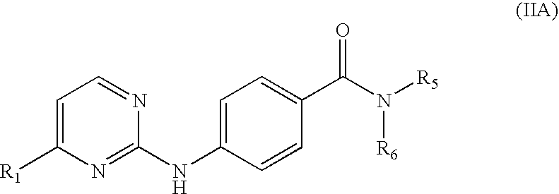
C1=C([R1])N=C(NC2=CC=C(C(N([R5])[R6])=O)C=C2)N=C1
